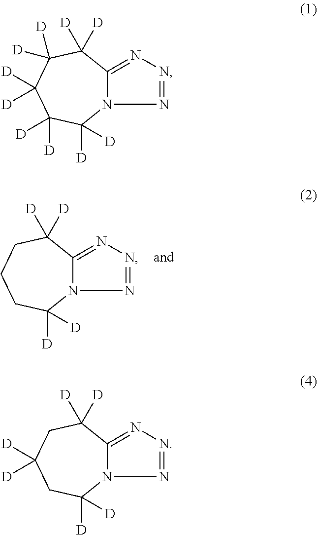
N12C(=NN=N1)C([D])([D])CCCC2([D])[D].N12C(=NN=N1)C([D])([D])C([D])([D])C([D])([D])C([D])([D])C2([D])[D].N12C(=NN=N1)C([D])([D])CC([D])([D])CC2([D])[D]
